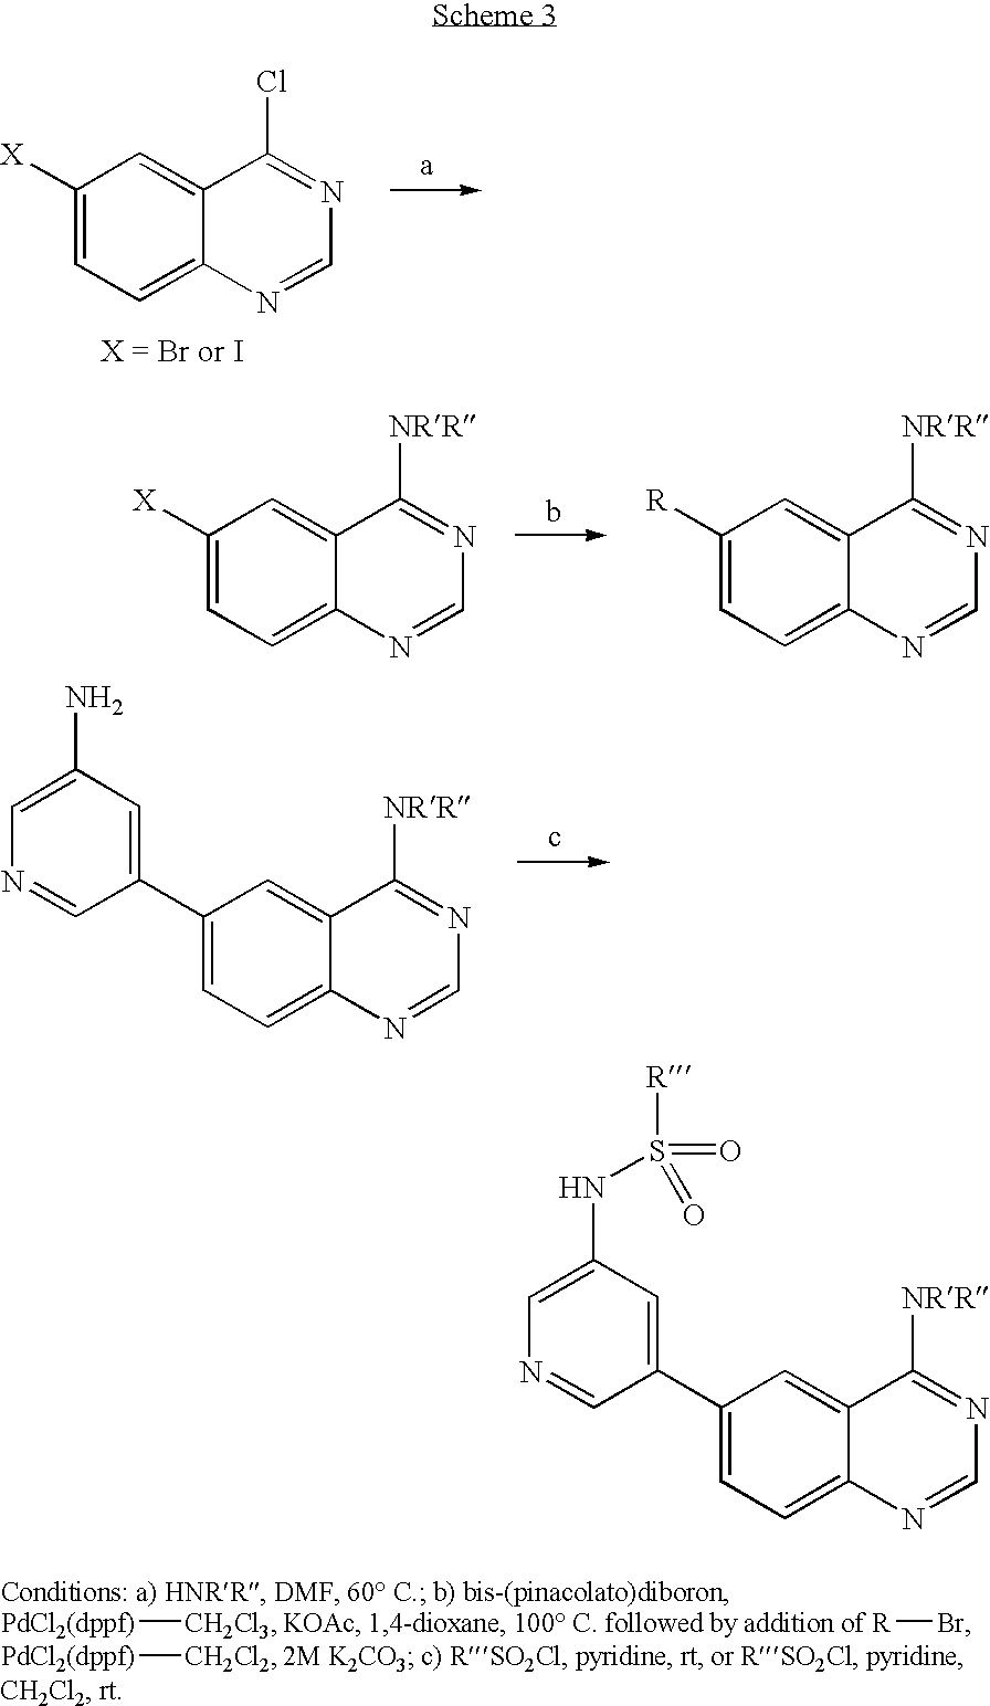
C1(C2=CC(NS([R])(=O)=O)=CN=C2)=CC=C2C(=C1)C([NRR])=NC=N2.C1([X])=CC=C2C(=C1)C(Cl)=NC=N2.C1([X])=CC=C2C(=C1)C([NRR])=NC=N2.C1([R])=CC=C2C(=C1)C([NRR])=NC=N2.C1(C2=CC(N)=CN=C2)=CC=C2C(=C1)C([NRR])=NC=N2.[PdCl2(dppf)][CH2Cl3].[R]Br.[PdCl2(dppf)][CH2Cl2]
